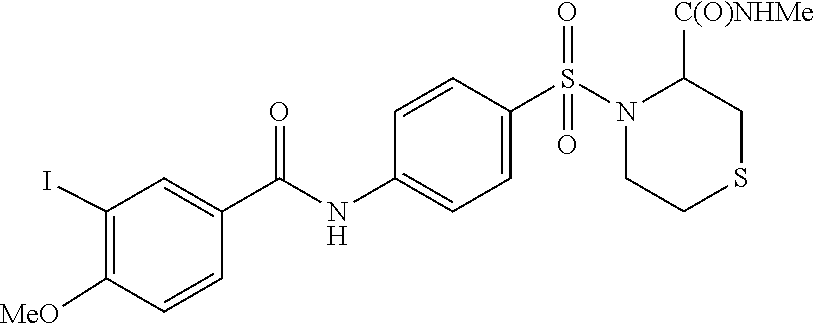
C1([C(O)NHMe])CSCCN1S(=O)(=O)C1=CC=C(NC(C2=CC(I)=C([MeO])C=C2)=O)C=C1
